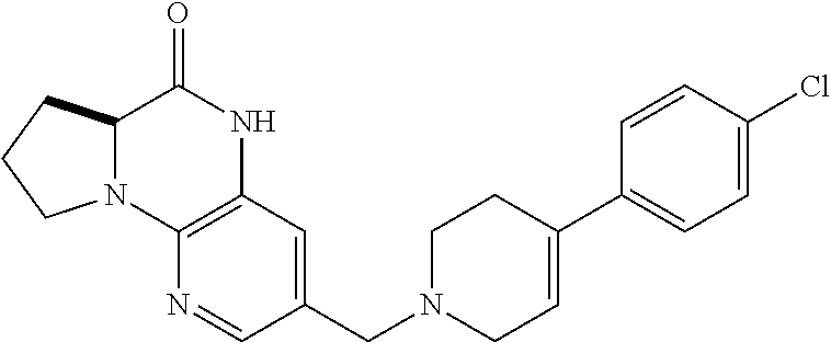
C1(CN2CC=C(C3=CC=C(Cl)C=C3)CC2)=CC2=C(N=C1)N1C(C(=O)N2)CCC1
